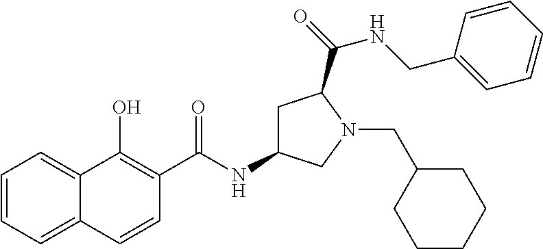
C1=CC=C2C(=C1)C(O)=C(C(NC1CC(C(=O)NCC3=CC=CC=C3)N(CC3CCCCC3)C1)=O)C=C2
